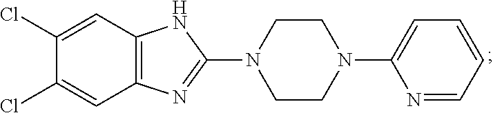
C12=C(C=C(Cl)C(Cl)=C1)NC(N1CCN(C3=CC=CC=N3)CC1)=N2
